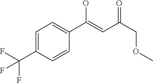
C1=C(C(F)(F)F)C=CC(C(=CC(COC)=O)O)=C1
